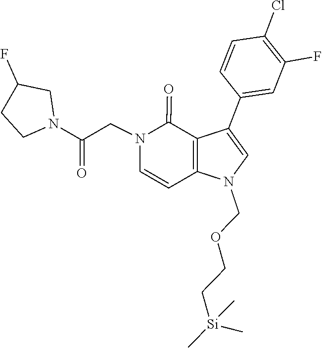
C1=CC2=C(C(=O)N1CC(N1CC(F)CC1)=O)C(C1=CC(F)=C(Cl)C=C1)=CN2COCC[Si](C)(C)C
